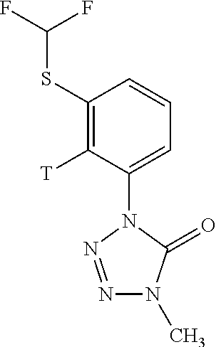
C1(SC(F)F)=C([T])C(N2N=NN(C)C2=O)=CC=C1
